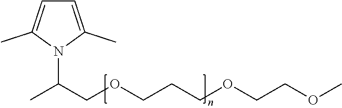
CC(COCCCOCCOC)N1C(C)=CC=C1C
